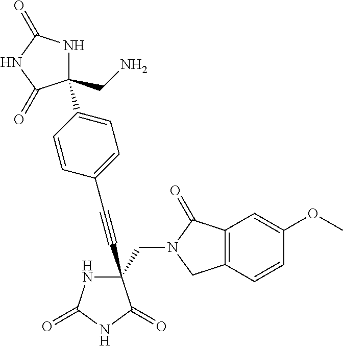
C(#CC1(CN2C(=O)C3=C(C2)C=CC(OC)=C3)NC(=O)NC1=O)C1=CC=C(C2(CN)NC(=O)NC2=O)C=C1
